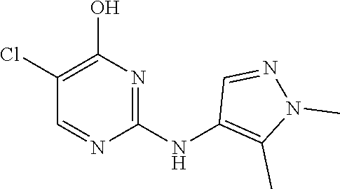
C1=NN(C)C(C)=C1NC1=NC(O)=C(Cl)C=N1
